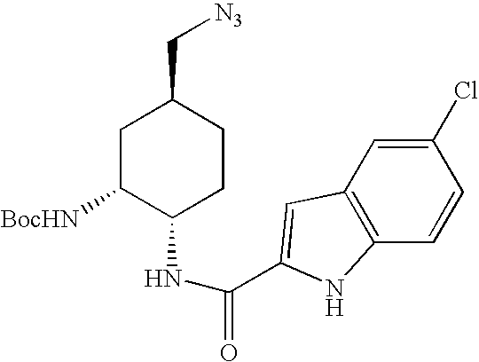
C1C([BocHN])C(NC(=O)C2=CC3=C(C=CC(Cl)=C3)N2)CCC1C[N3]
